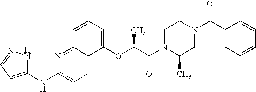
C1=C2C(=NC(NC3=CC=NN3)=C1)C=CC=C2OC(C(N1C(C)CN(C(C2=CC=CC=C2)=O)CC1)=O)C
